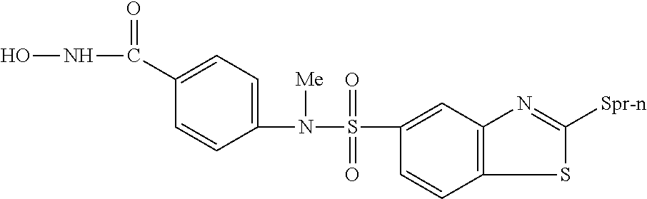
ONC(=O)C1=CC=C(N([Me])S(=O)(=O)C2=CC3=C(C=C2)SC([Spr-n])=N3)C=C1
